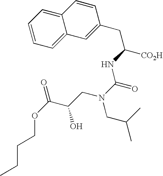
C(OCCCC)(C(CN(C(=O)NC(CC1=CC2=CC=CC=C2C=C1)[CO2H])CC(C)C)O)=O
